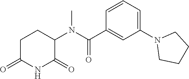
C1C(=O)NC(=O)C(N(C(C2=CC(N3CCCC3)=CC=C2)=O)C)C1
